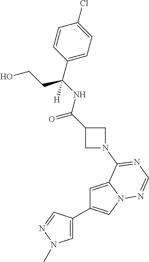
C1=C2N(C=C1C1=CN(C)N=C1)N=CN=C2N1CC(C(NC(C2=CC=C(Cl)C=C2)(CCO)[H])=O)C1
